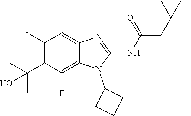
C1(F)=C(C(C)(C)O)C(F)=C2C(=C1)N=C(NC(=O)CC(C)(C)C)N2C1CCC1
